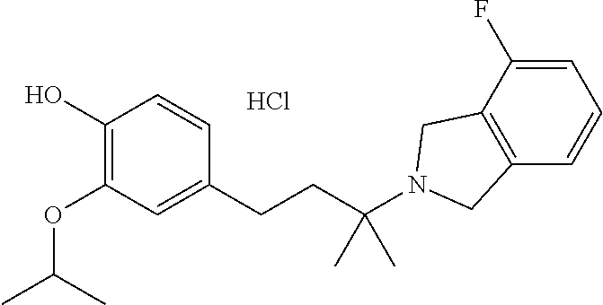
C1(F)=CC=CC2=C1CN(C(CCC1=CC(OC(C)C)=C(O)C=C1)(C)C)C2.Cl
